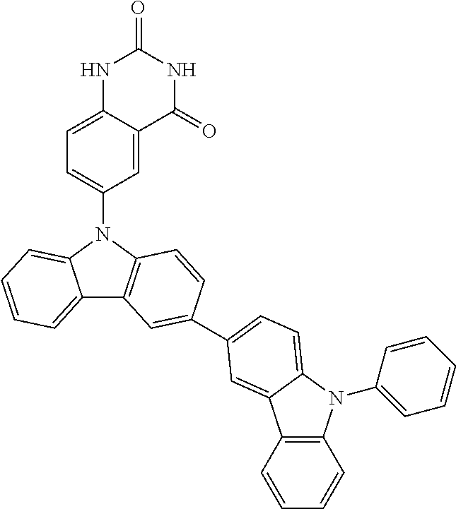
N1C2=CC=C(N3C4=CC=CC=C4C4=C3C=CC(C3=CC=C5C(=C3)C3=C(C=CC=C3)N5C3=CC=CC=C3)=C4)C=C2C(=O)NC1=O
